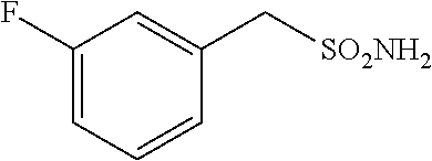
C1(F)=CC=CC(C[SO2NH2])=C1
